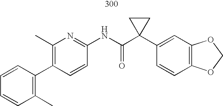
C1(C2=C(C)C=CC=C2)=C(C)N=C(NC(C2(C3=CC4=C(C=C3)OCO4)CC2)=O)C=C1
